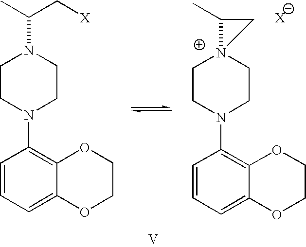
C1CN(C2=C3C(=CC=C2)OCCO3)CCN1C(C)C[X].C1CN(C2=C3C(=CC=C2)OCCO3)CCN12C(C)C2.[V]
